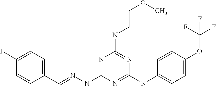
C1(F)=CC=C(C=NNC2=NC(NCCOC)=NC(NC3=CC=C(OC(F)(F)F)C=C3)=N2)C=C1
